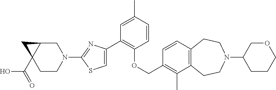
C1(C2=CSC(N3CC4C(C(=O)O)(CC3)C4)=N2)=C(OCC2=C(C)C3=C(C=C2)CCN(C2CCCOC2)CC3)C=CC(C)=C1
